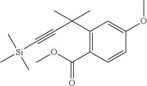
C1(C(C#C[Si](C)(C)C)(C)C)=C(C(OC)=O)C=CC(OC)=C1
